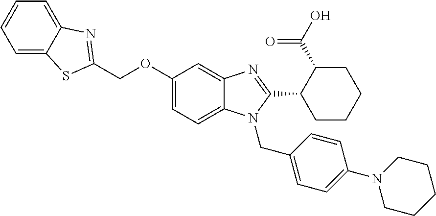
C1=C2C(=CC=C1)N=C(COC1=CC=C3C(=C1)N=C(C1CCCCC1C(=O)O)N3CC1=CC=C(N3CCCCC3)C=C1)S2
